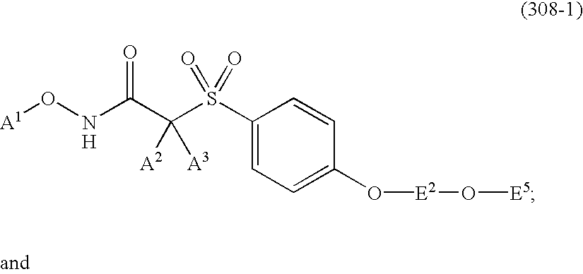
[H].O(NC(C(S(C1=CC=C(O[E2]O[E5])C=C1)(=O)=O)([A2])[A3])=O)[A1]
